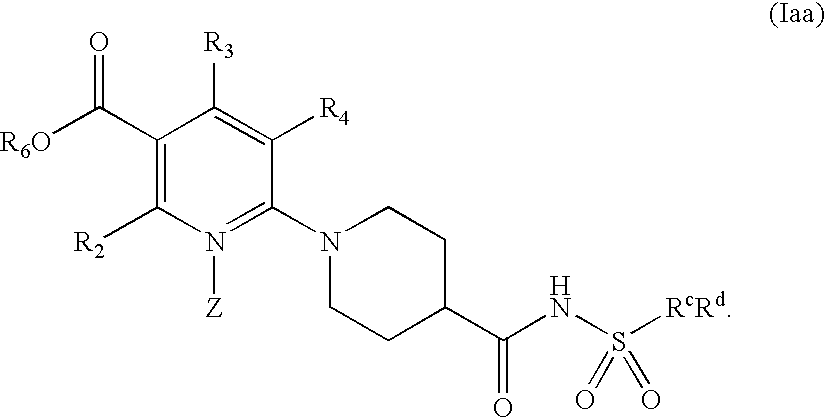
C1(C([R6O])=O)=C([R2])N([Z])=C(N2CCC(C(=O)NS([RcRd])(=O)=O)CC2)C([R4])=C1[R3]
